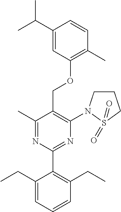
C1(C)=NC(C2=C(CC)C=CC=C2CC)=NC(N2CCCS2(=O)=O)=C1COC1=C(C)C=CC(C(C)C)=C1
